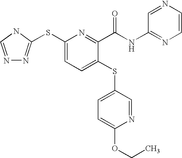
N1=CNC(SC2=CC=C(SC3=CC=C(OCC)N=C3)C(C(NC3=NC=CN=C3)=O)=N2)=N1
